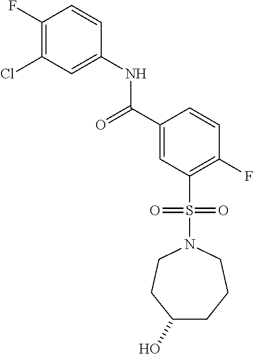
C1(F)=C(Cl)C=C(NC(C2=CC(S(N3CCC(O)CCC3)(=O)=O)=C(F)C=C2)=O)C=C1
